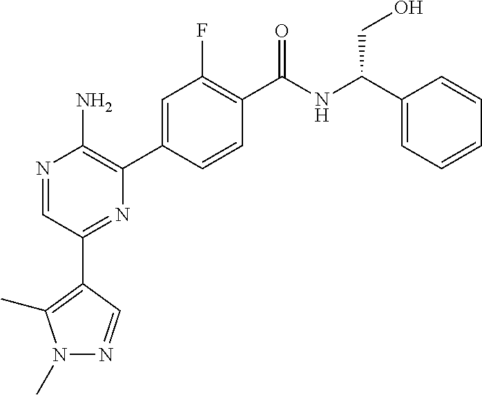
N1=CC(C2=C(C)N(C)N=C2)=NC(C2=CC(F)=C(C(NC(C3=CC=CC=C3)CO)=O)C=C2)=C1N
